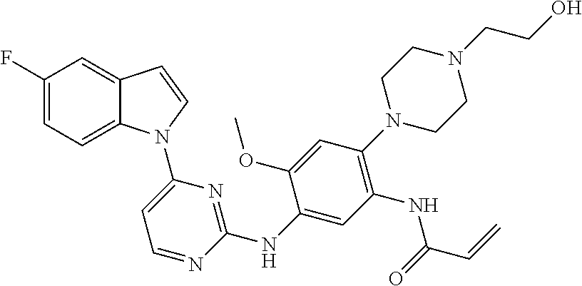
C1(NC2=NC(N3C4=CC=C(F)C=C4C=C3)=CC=N2)=CC(NC(C=C)=O)=C(N2CCN(CCO)CC2)C=C1OC
